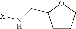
C1CCOC1CN[X]
